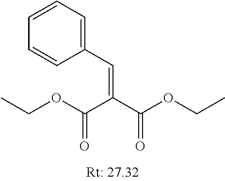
C1(C=C(C(OCC)=O)C(OCC)=O)=CC=CC=C1
